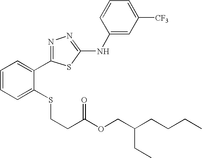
C1=C([CF3])C=C(NC2=NN=C(C3=CC=CC=C3SCCC(=O)OCC(CC)CCCC)S2)C=C1
